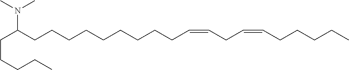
C(CCCC)C(CCCCCCCCCC=CCC=CCCCCC)N(C)C
